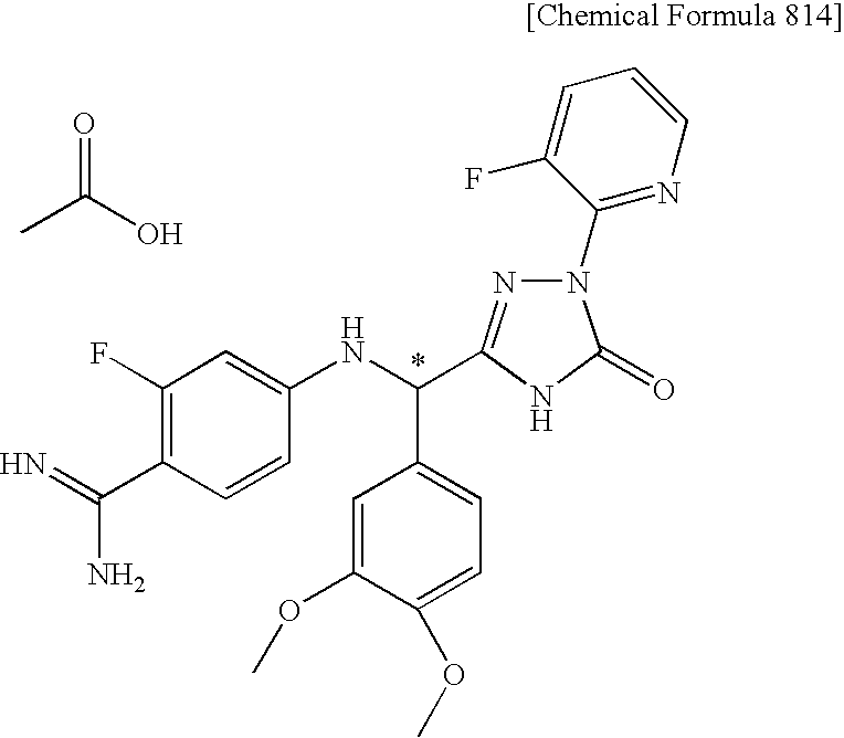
C1(F)=C(C(N)=N)C=CC(NC(C2=CC=C(OC)C(OC)=C2)C2=NN(C3=NC=CC=C3F)C(=O)N2)=C1.CC(O)=O
